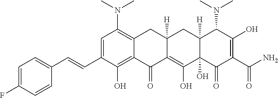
C1=C(C=CC2=CC=C(F)C=C2)C(O)=C2C(=C1N(C)C)CC1([H])C(=C(O)C3(O)C([H])(C1)C(N(C)C)C(O)=C(C(N)=O)C3=O)C2=O
